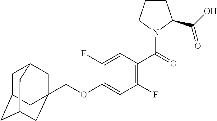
C1C2CC3CC(COC4=CC(F)=C(C(=O)N5C(C(O)=O)CCC5)C=C4F)(CC1C3)C2
